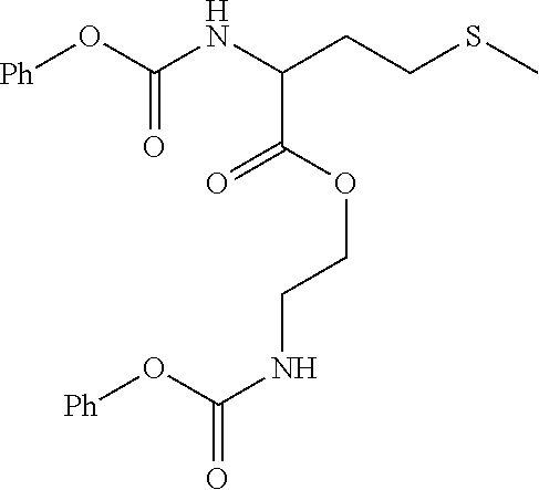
O(C(NCCOC(=O)C(NC(O[Ph])=O)CCSC)=O)[Ph]
